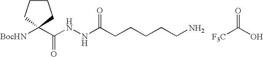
[F3C]C(O)=O.[BocHN]C1(C(NNC(CCCCCN)=O)=O)CCCC1
